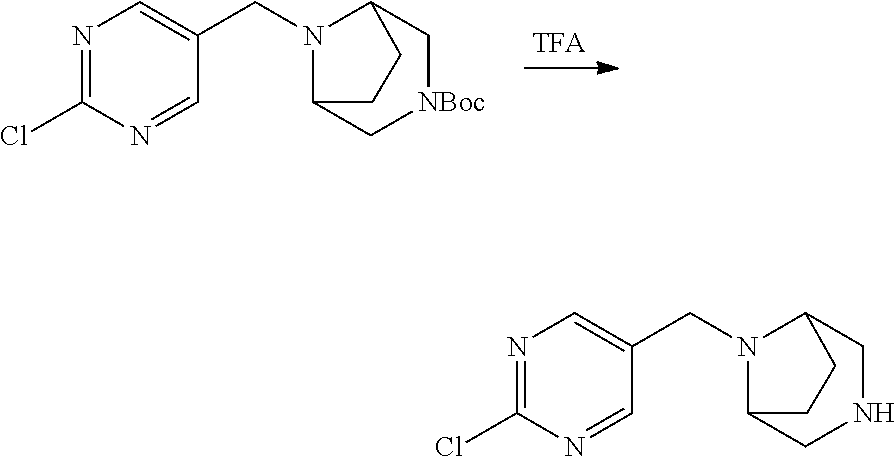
N1=C(Cl)N=CC(CN2C3CNCC2CC3)=C1.N1=C(Cl)N=CC(CN2C3C[NBoc]CC2CC3)=C1
